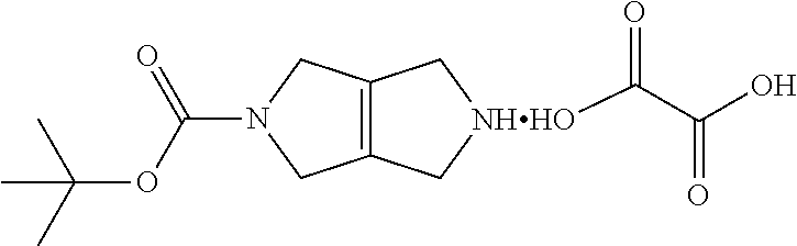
C(OC(N1CC2=C(C1)C[NHHO](C(=O)C(O)=O)C2)=O)(C)(C)C
